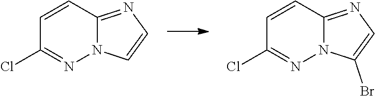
C1=CC2=NC=C(Br)N2N=C1Cl.C1=CC2=NC=CN2N=C1Cl
